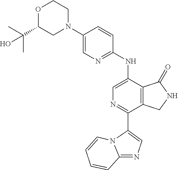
C1(N2CCOC(C(C)(C)O)C2)=CN=C(NC2=CN=C(C3=CN=C4N3C=CC=C4)C3=C2C(=O)NC3)C=C1
